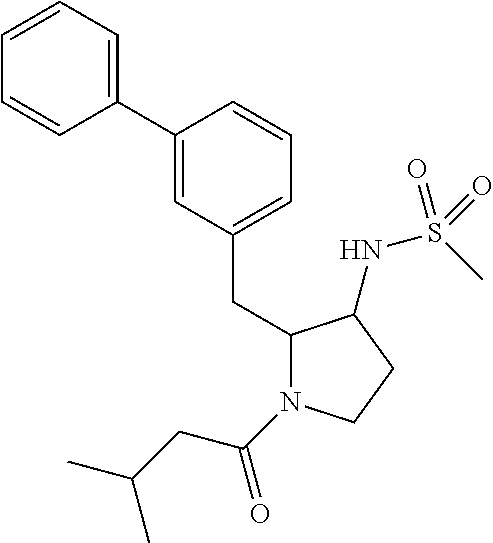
C1=CC=C(C2=CC(CC3N(C(=O)CC(C)C)CCC3NS(C)(=O)=O)=CC=C2)C=C1
